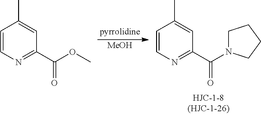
[MeOH].C1=CN=C(C(N2CCCC2)=O)C=C1C.C1=CN=C(C(OC)=O)C=C1C
